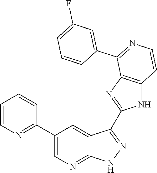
C1=CN=C(C2=CN=C3C(=C2)C(C2=NC4=C(N2)C=CN=C4C2=CC(F)=CC=C2)=N[N H]3)C=C1
